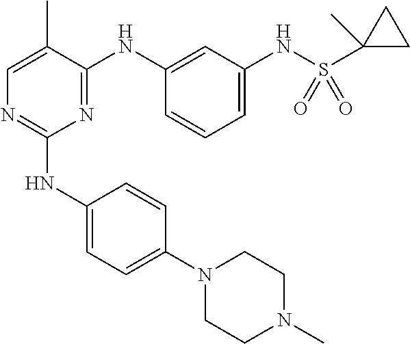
N1(C2=CC=C(NC3=NC=C(C)C(NC4=CC(NS(C5(C)CC5)(=O)=O)=CC=C4)=N3)C=C2)CCN(C)CC1
